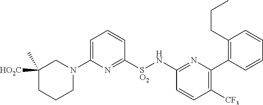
C1([HO2C])(C)CCCN(C2=CC=CC([SO2]NC3=NC(C4=C(CCC)C=CC=C4)=C([CF3])C=C3)=N2)C1
